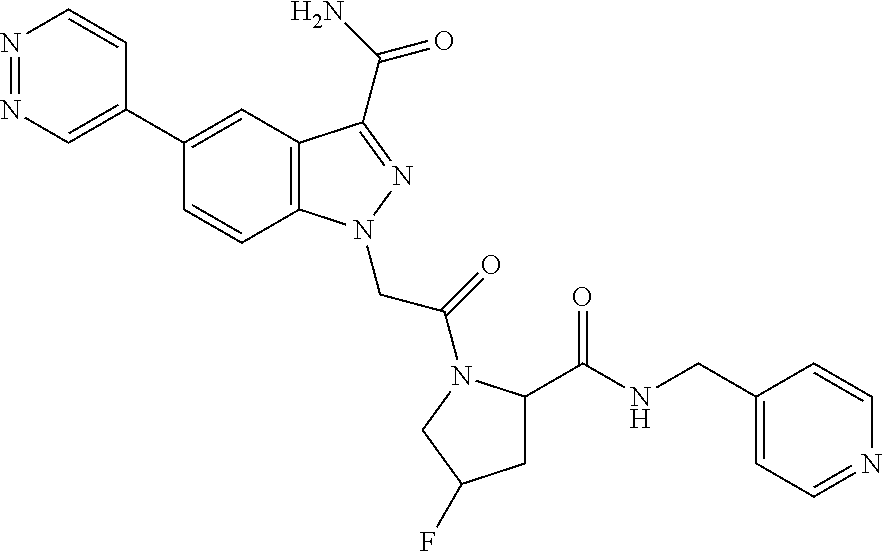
N1=NC=C(C2=CC3=C(C=C2)N(CC(=O)N2C(C(=O)NCC4=CC=NC=C4)CC(F)C2)N=C3C(N)=O)C=C1
